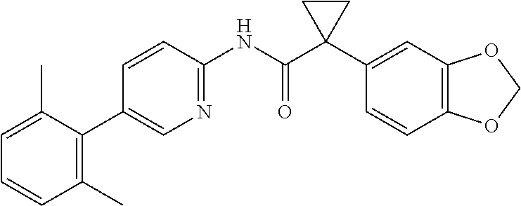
C1=C(C)C(C2=CN=C(NC(C3(C4=CC5=C(C=C4)OCO5)CC3)=O)C=C2)=C(C)C=C1
